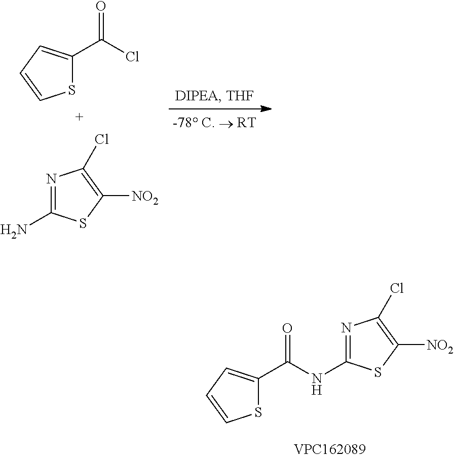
S1C(C(NC2=NC(Cl)=C([NO2])S2)=O)=CC=C1.S1C(C(Cl)=O)=CC=C1.N1=C(N)SC([NO2])=C1Cl
